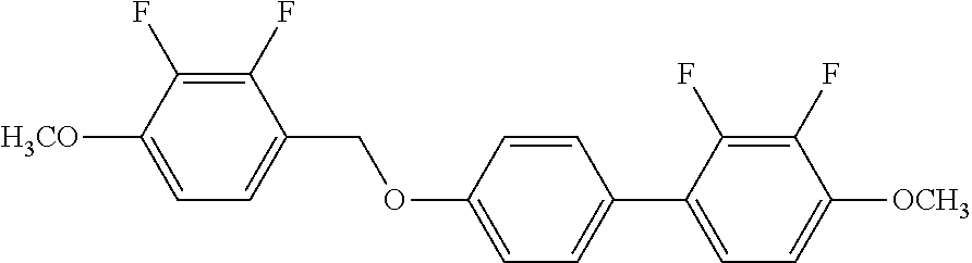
C1(F)=C(F)C([H3CO])=CC=C1COC1=CC=C(C2=CC=C([OCH3])C(F)=C2F)C=C1
